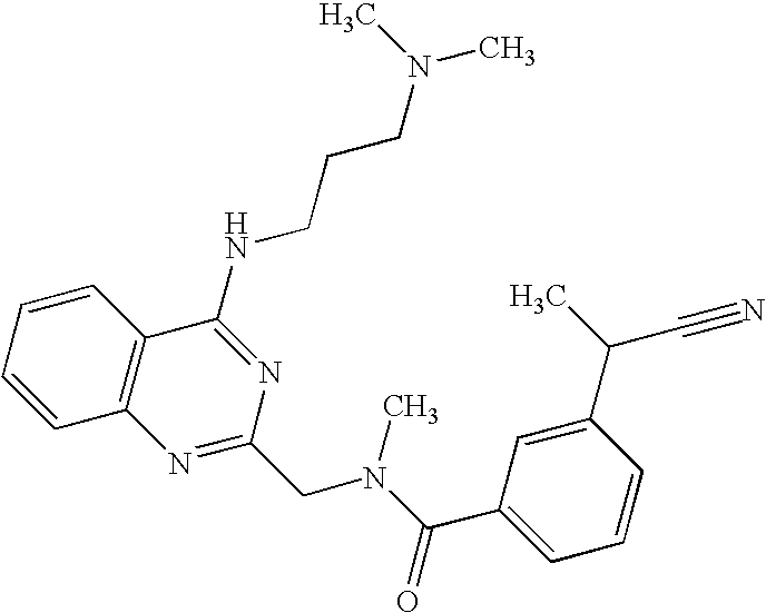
C1=CC=CC2=C1N=C(CN(C(=O)C1=CC=CC(C(C)C#N)=C1)C)N=C2NCCCN(C)C
